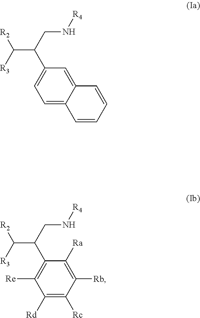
C(C(CN[R4])C1=CC=C2C(=C1)C=CC=C2)([R3])[R2].C(C(CN[R4])C1=C([Re])C([Rd])=C([Rc])C([Rb])=C1[Ra])([R3])[R2]
